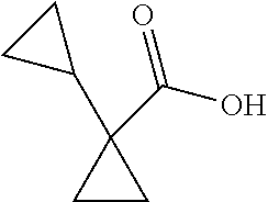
C1CC1(C(O)=O)C1CC1
